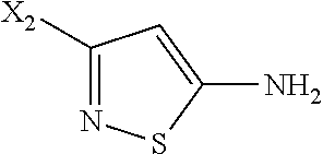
N1=C([X2])C=C(N)S1
